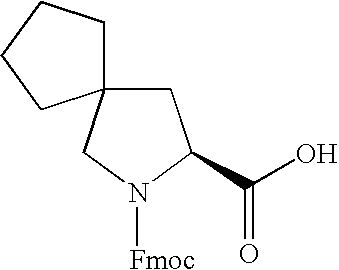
C1C2(CN([Fmoc])C1C(O)=O)CCCC2
